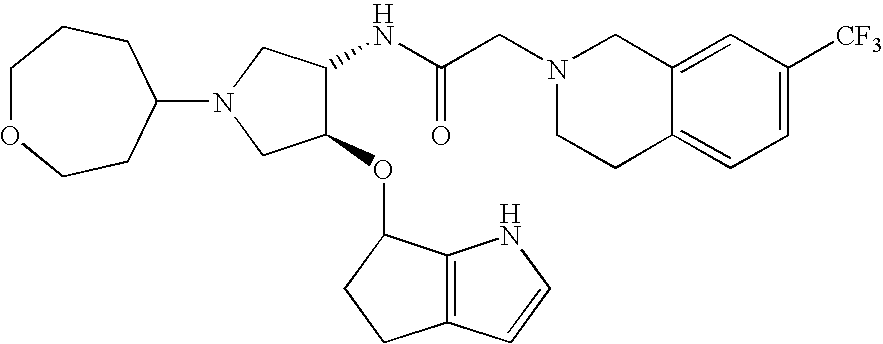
C12=CC([CF3])=CC=C1CCN(CC(NC1C(OC3C4=C(CC3)C=CN4)CN(C3CCOCCC3)C1)=O)C2
